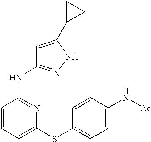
C1=CC(NC2=NNC(C3CC3)=C2)=NC(SC2=CC=C(N[Ac])C=C2)=C1
